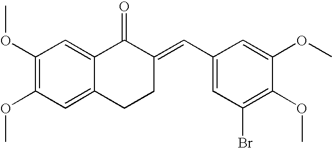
C1(OC)=C(OC)C=C2C(=C1)C(=O)C(=CC1=CC(Br)=C(OC)C(OC)=C1)CC2
